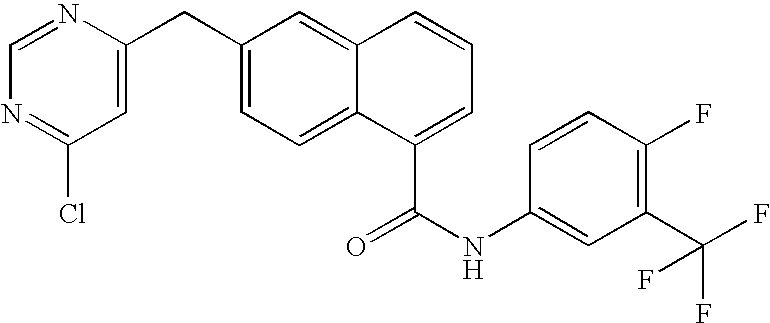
C1(CC2=CC(Cl)=NC=N2)=CC=C2C(=C1)C=CC=C2C(NC1=CC(C(F)(F)F)=C(F)C=C1)=O
